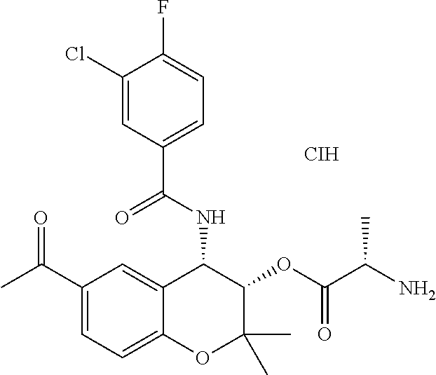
C1(C(C)=O)=CC=C2C(=C1)C(NC(C1=CC=C(F)C(Cl)=C1)=O)C(OC(C(N)C)=O)C(C)(C)O2.[CIH]
